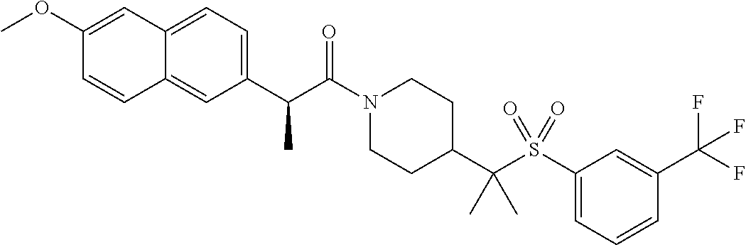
C1(C(C(N2CCC(C(S(C3=CC=CC(C(F)(F)F)=C3)(=O)=O)(C)C)CC2)=O)C)=CC=C2C(=C1)C=CC(OC)=C2
